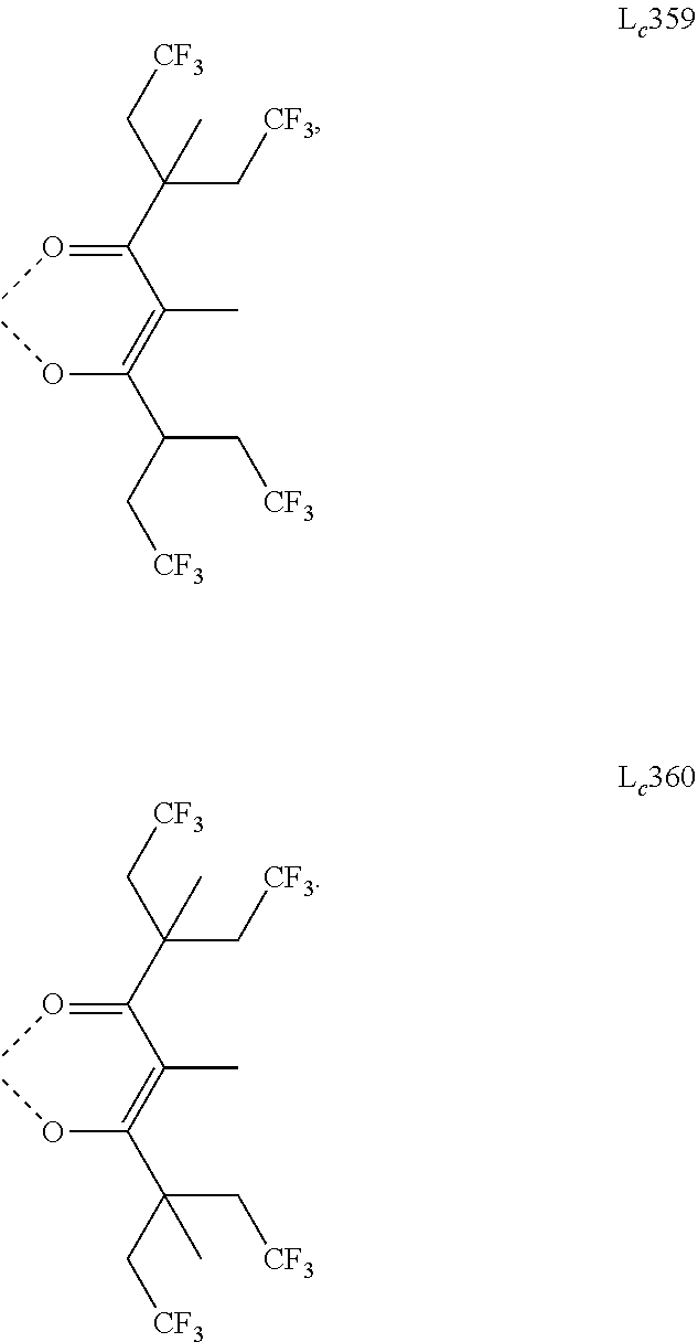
C(C[CF3])(C[CF3])(C(=OC)C(=C(OC)C(C[CF3])C[CF3])C)C.C(C[CF3])(C[CF3])(C(=OC)C(=C(OC)C(C[CF3])(C[CF3])C)C)C
